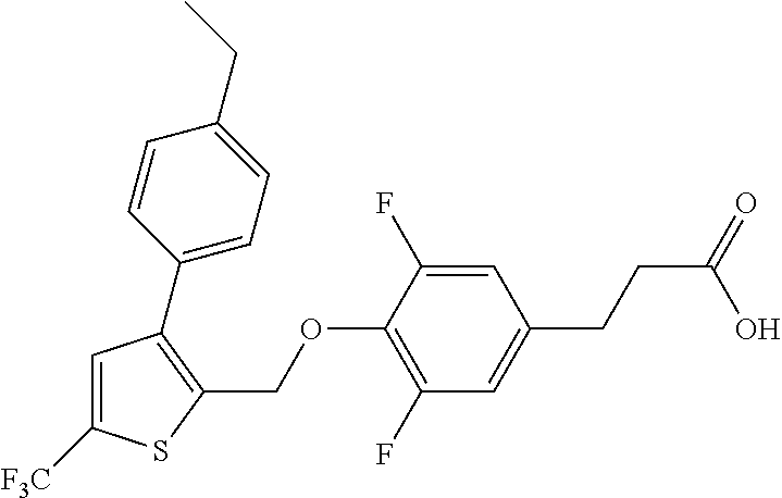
C1=C([F3C])SC(COC2=C(F)C=C(CCC(=O)O)C=C2F)=C1C1=CC=C(CC)C=C1
